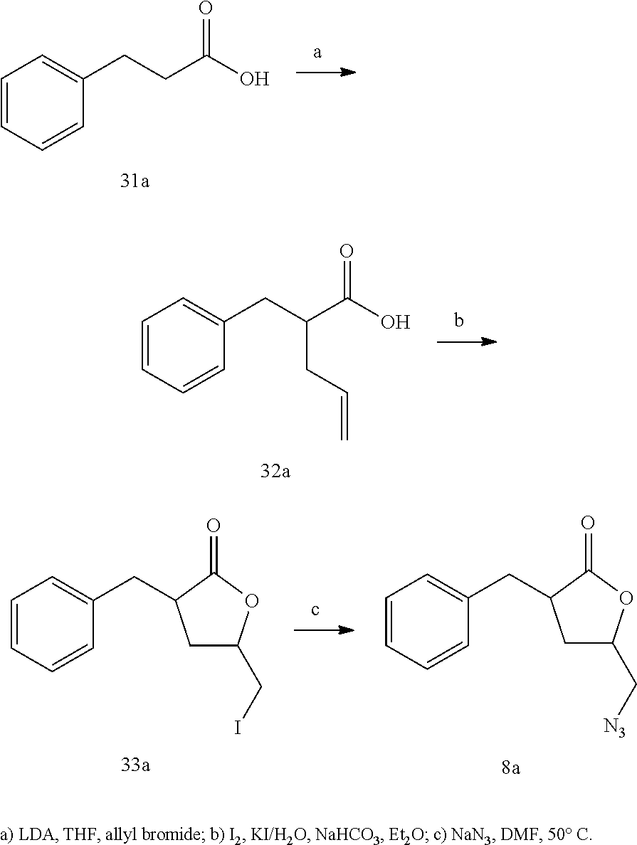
C1=CC=CC(CCC(=O)O)=C1.C1=CC=CC(CC(C(=O)O)CC=C)=C1.C1=CC=CC(CC2CC(CI)OC2=O)=C1.C1=CC=CC(CC2CC(C[N3])OC2=O)=C1
